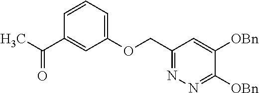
C(C1=NN=C([OBn])C([OBn])=C1)OC1=CC=CC(C(C)=O)=C1
